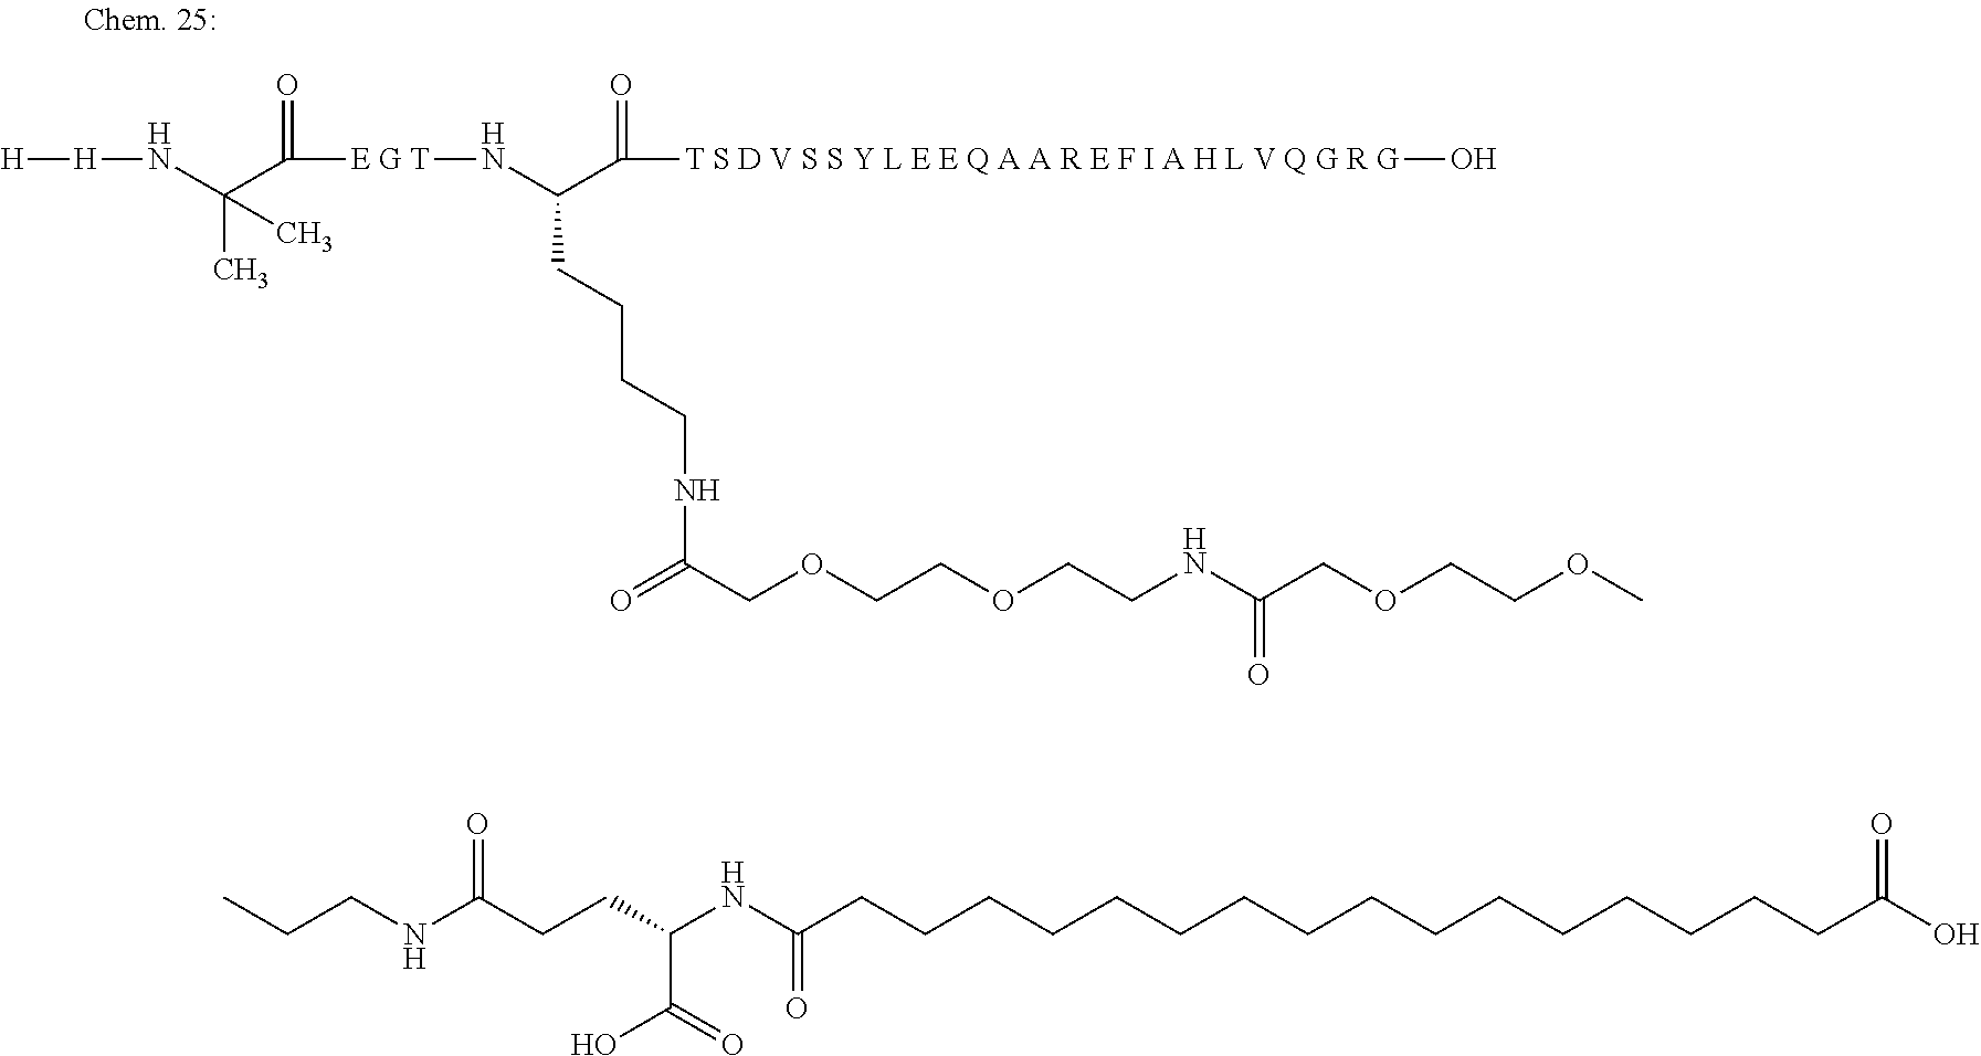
[H][H]NC(C(=O)[E G T]NC(C(=O)[T S D V S S Y L E E Q A A R E F I A H L V Q G R G]O)CCCCNC(=O)COCCOCCNC(COCCOC)=O)(C)C.C(C(NC(CCCCCCCCCCCCCCCCC(O)=O)=O)C(=O)O)CC(NCCC)=O
